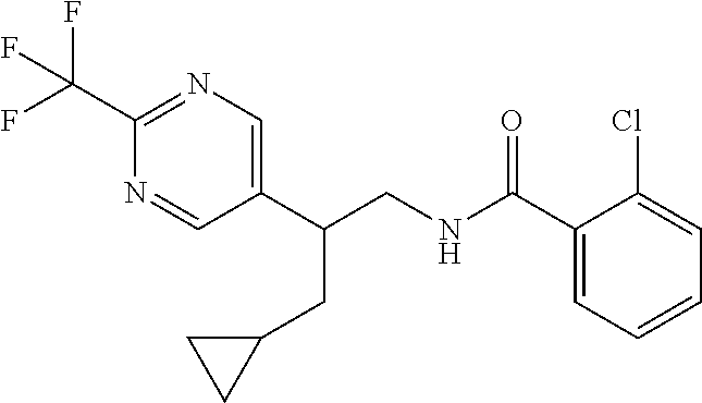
C1(C(NCC(C2=CN=C(C(F)(F)F)N=C2)CC2CC2)=O)=CC=CC=C1Cl
